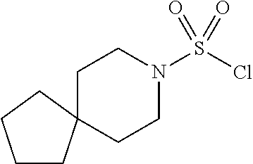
C1CC2(CC1)CCN(S(Cl)(=O)=O)CC2
